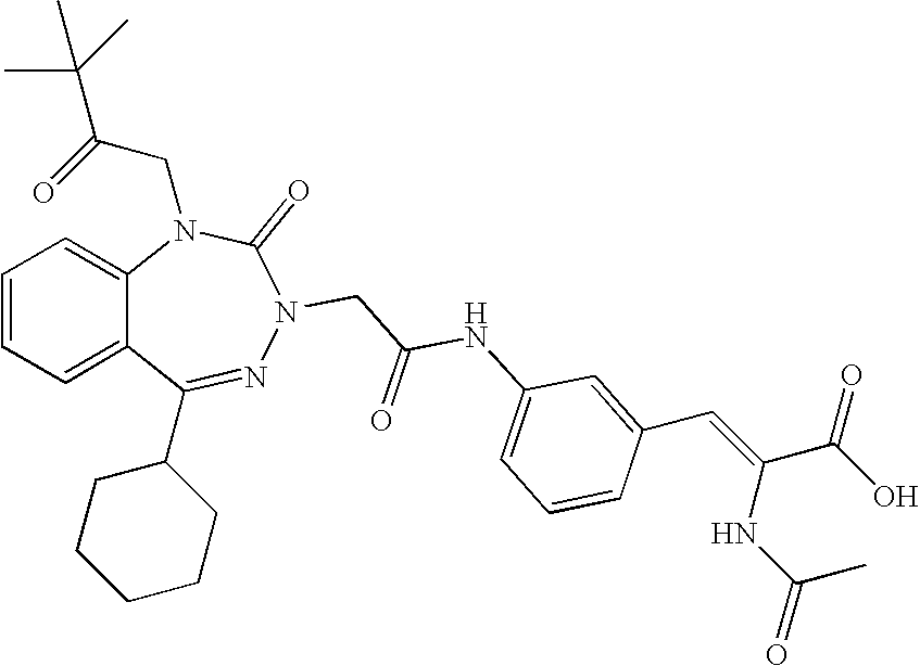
C1=CC=C2C(=C1)N(CC(=O)C(C)(C)C)C(=O)N(CC(NC1=CC=CC(C=C(C(=O)O)NC(=O)C)=C1)=O)N=C2C1CCCCC1
